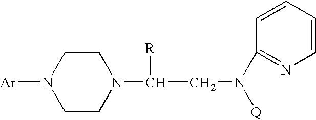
C1CN(C(CN([Q])C2=NC=CC=C2)[R])CCN1[Ar]
